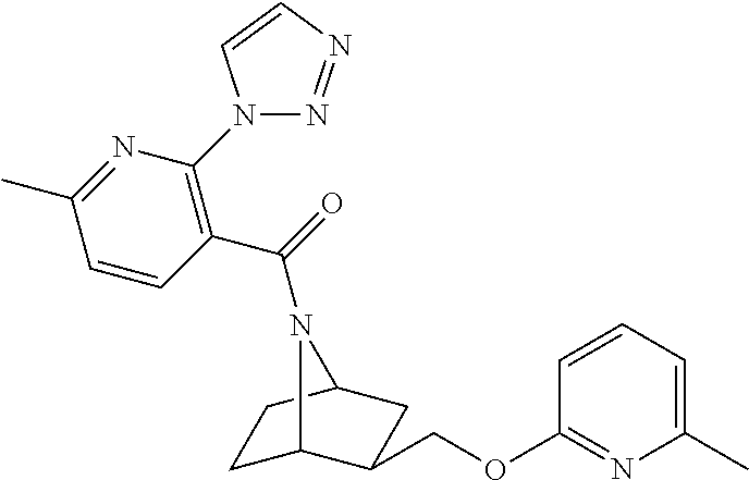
C1C2C(COC3=NC(C)=CC=C3)CC(C1)N2C(=O)C1=C(N2N=NC=C2)N=C(C)C=C1
